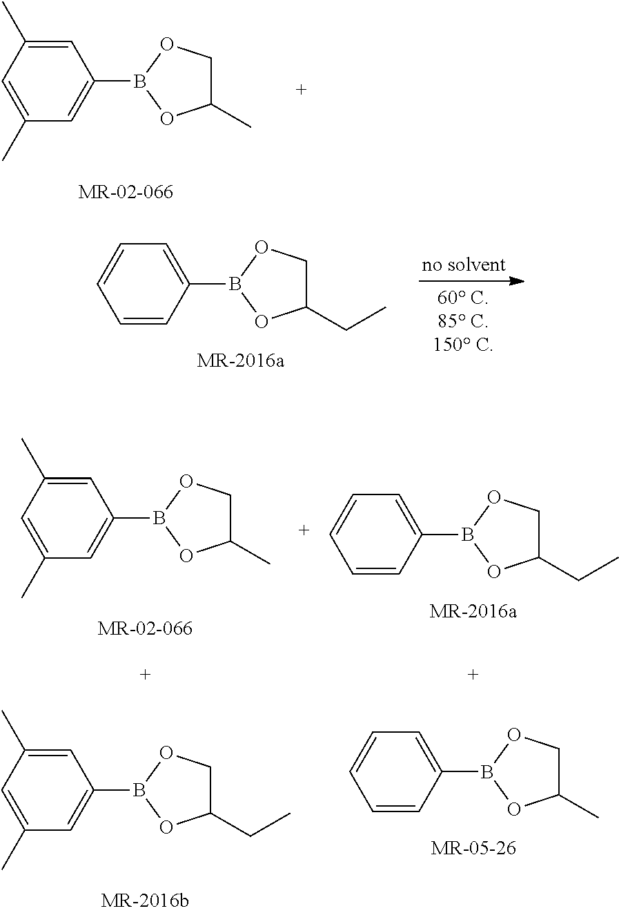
C1=C(C)C=C(C)C=C1B1OC(C)CO1.C1=C(B2OC(CC)CO2)C=CC=C1.C1=C(B2OC(C)CO2)C=CC=C1.C1=C(B2OC(CC)CO2)C=CC=C1.C1=C(C)C=C(C)C=C1B1OC(C)CO1.C1=C(C)C=C(C)C=C1B1OC(CC)CO1
